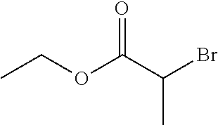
CCOC(C(Br)C)=O
